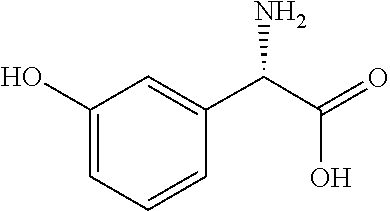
C1=C(O)C=C(C(C(=O)O)N)C=C1
